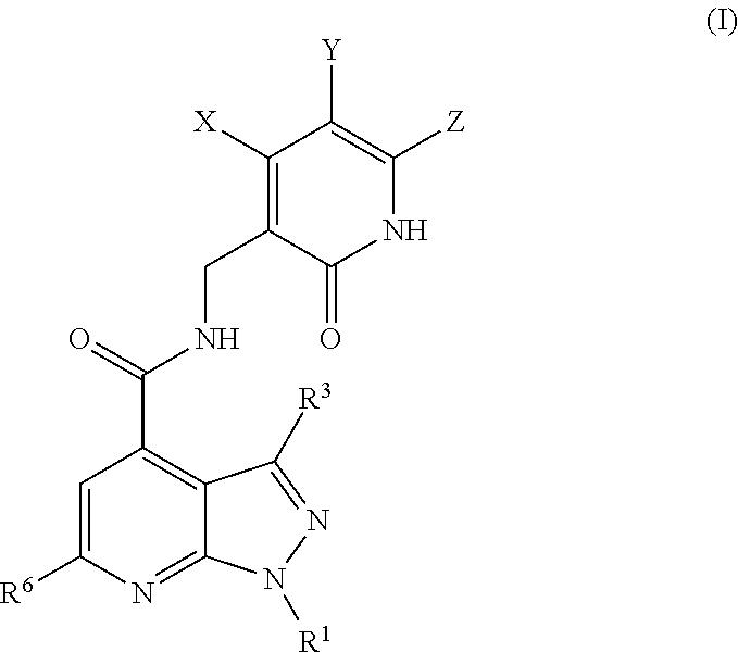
[R6]C1=CC(C(=O)NCC2=C([X])C([Y])=C([Z])NC2=O)=C2C(=N1)N([R1])N=C2[R3]
